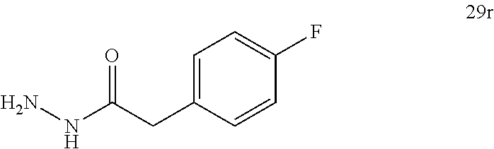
NNC(CC1=CC=C(F)C=C1)=O
